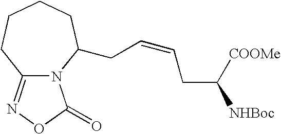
C12=NOC(=O)N1C(CC=CCC([NHBoc])[COOMe])CCCC2
